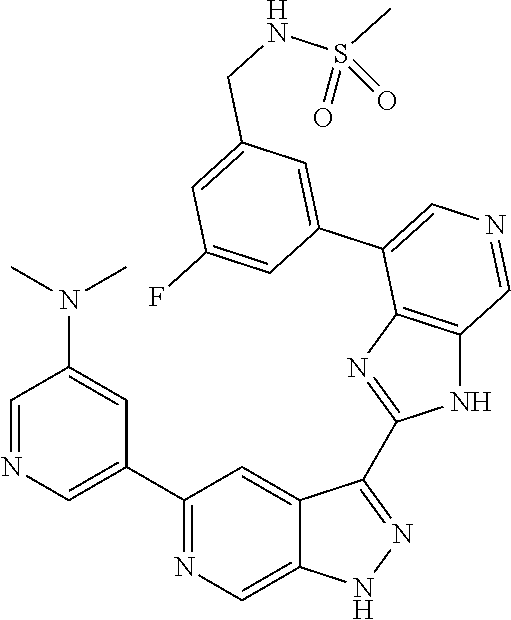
C1(C2=CN=CC(N(C)C)=C2)=NC=C2C(=C1)C(C1=NC3=C(N1)C=NC=C3C1=CC(CNS(C)(=O)=O)=CC(F)=C1)=NN2
